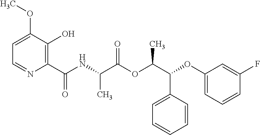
N(C(C(OC(C(OC1=CC=CC(F)=C1)C1=CC=CC=C1)C)=O)C)C(C1=C(O)C(OC)=CC=N1)=O
